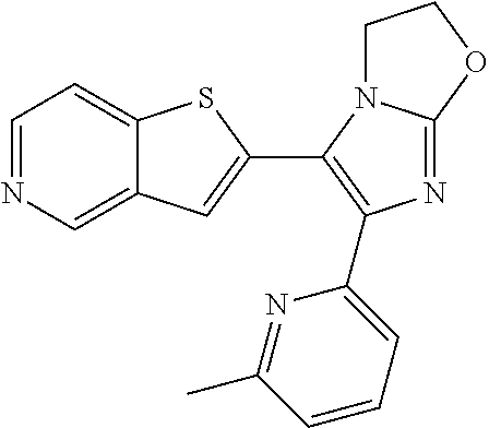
C1=NC=C2C(=C1)SC(C1=C(C3=CC=CC(C)=N3)N=C3N1CCO3)=C2
